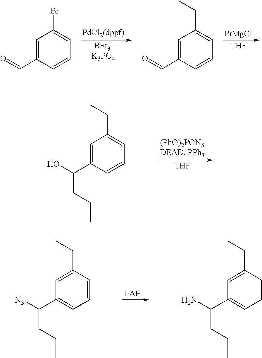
[PrMgCl].[THF].C1=C(C=O)C=CC=C1Br.C1=C(C=O)C=CC=C1CC.C1=C(C(O)CCC)C=CC=C1CC.[THF].C1=C(CC)C=CC=C1C([N3])CCC.C1=C(CC)C=CC=C1C(N)CCC
